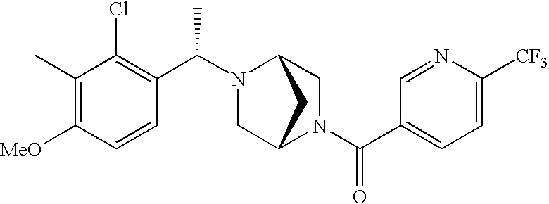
C1=C([CF3])N=CC(C(N2CC3N(C(C4=C(Cl)C(C)=C([MeO])C=C4)C)CC2C3)=O)=C1
